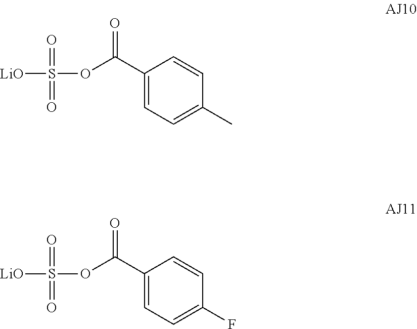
[LiO]S(OC(C1=CC=C(C)C=C1)=O)(=O)=O.[LiO]S(OC(C1=CC=C(F)C=C1)=O)(=O)=O
